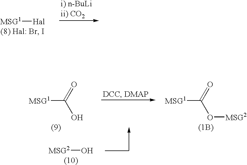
[MSG1][Hal].[MSG1]C(=O)O.[MSG1]C(=O)O[MSG2].[MSG2]O
